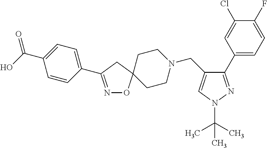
N1=C(C2=CC=C(C(O)=O)C=C2)CC2(O1)CCN(CC1=CN(C(C)(C)C)N=C1C1=CC=C(F)C(Cl)=C1)CC2
